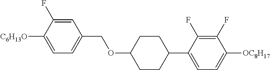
C1=C(F)C([C6H13O])=CC=C1COC1CCC(C2=CC=C([OC8H17])C(F)=C2F)CC1
